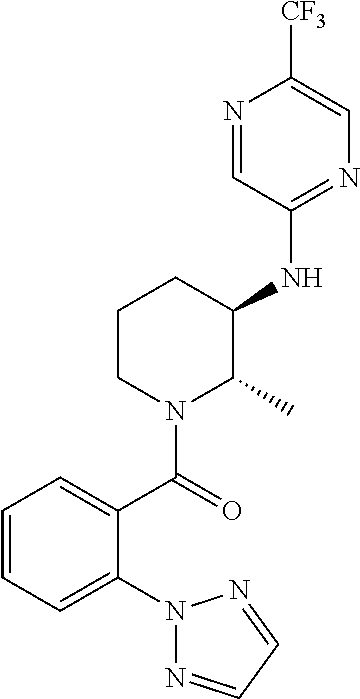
N1=CC(NC2CCCN(C(=O)C3=CC=CC=C3N3N=CC=N3)C2C)=NC=C1[CF3]
